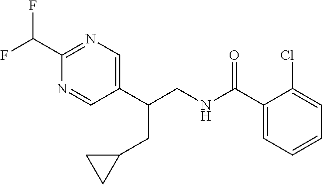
C1(C(CNC(C2=CC=CC=C2Cl)=O)CC2CC2)=CN=C(C(F)F)N=C1
